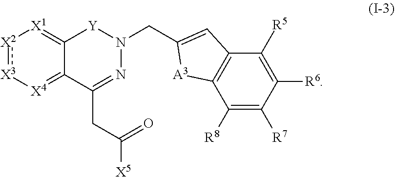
[X2]1:[X3][X4]=C2C(=[X1]1)[Y]N(CC1=CC3=C([A3]1)C([R8])=C([R7])C([R6])=C3[R5])N=C2CC(=O)[X5]
